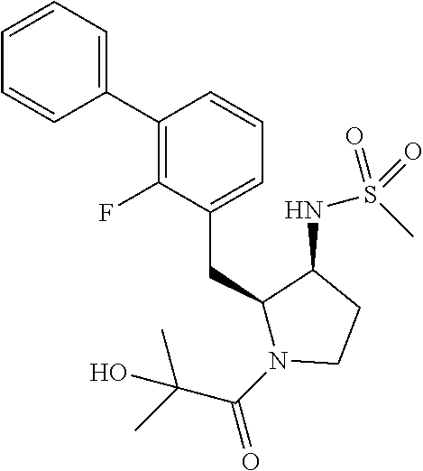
C1(C2=C(F)C(CC3N(C(C(C)(C)O)=O)CCC3NS(C)(=O)=O)=CC=C2)=CC=CC=C1
